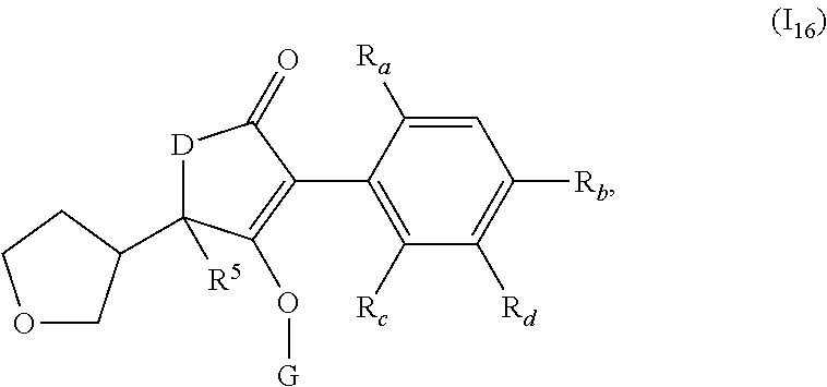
C1=C([Ra])C(C2=C(O[G])C([R5])(C3COCC3)[D]C2=O)=C([Rc])C([Rd])=C1[Rb]
